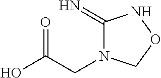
C(C(O)=O)N1C(=N)NOC1
